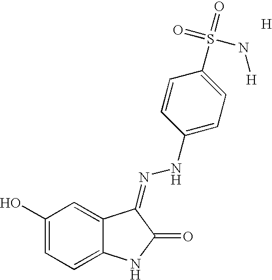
C1(O)=CC=C2C(=C1)C(=NNC1=CC=C(S(=O)(=O)N[H])C=C1)C(=O)N2.[H]
